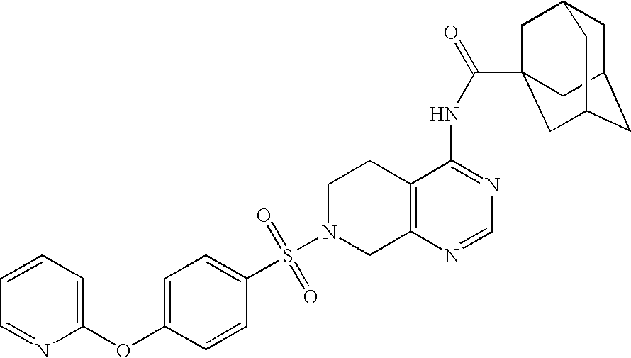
C1N(S(=O)(=O)C2=CC=C(OC3=CC=CC=N3)C=C2)CC2=C(C1)C(NC(=O)C13CC4CC(CC(C1)C4)C3)=NC=N2
